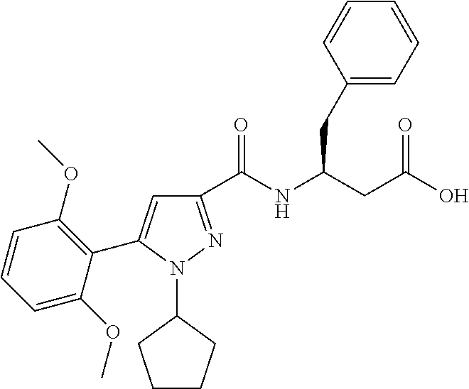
C1(C(NC(CC(O)=O)CC2=CC=CC=C2)=O)=NN(C2CCCC2)C(C2=C(OC)C=CC=C2OC)=C1
